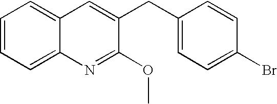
C1=CC=C2C(=C1)C=C(CC1=CC=C(Br)C=C1)C(OC)=N2
